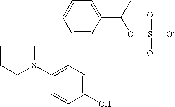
C1([S+](CC=C)C)=CC=C(O)C=C1.C1=CC(C(C)OS([O-])(=O)=O)=CC=C1
